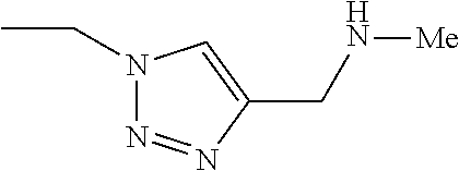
N1(CC)N=NC(CN[Me])=C1
